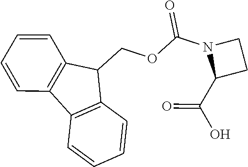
C1(COC(N2C(C(=O)O)CC2)=O)C2=C(C3=C1C=CC=C3)C=CC=C2
